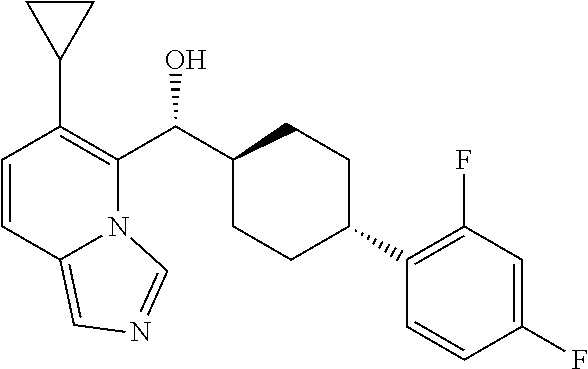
C1=CC2=CN=CN2C(C(C2CCC(C3=C(F)C=C(F)C=C3)CC2)O)=C1C1CC1
